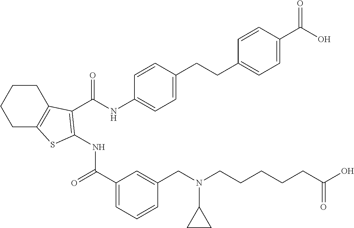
C1CC2=C(CC1)SC(NC(=O)C1=CC=CC(CN(C3CC3)CCCCCC(O)=O)=C1)=C2C(NC1=CC=C(CCC2=CC=C(C(O)=O)C=C2)C=C1)=O
